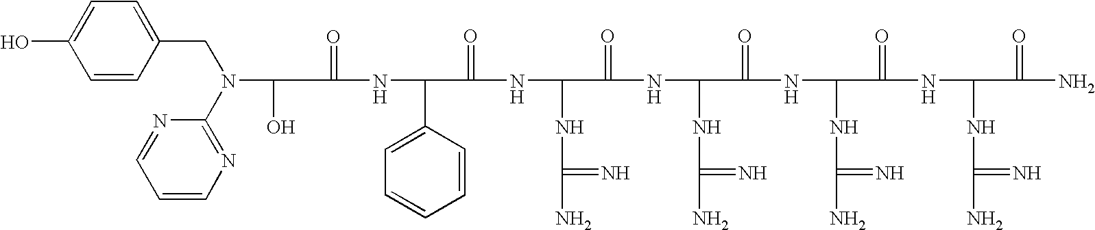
C(=O)(NC(C1=CC=CC=C1)C(=O)NC(NC(N)=N)C(=O)NC(NC(N)=N)C(=O)NC(NC(N)=N)C(=O)NC(NC(N)=N)C(=O)N)C(O)N(C1=NC=CC=N1)CC1=CC=C(O)C=C1
